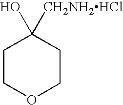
C1COCCC1(O)[CH2NH2HCl]
